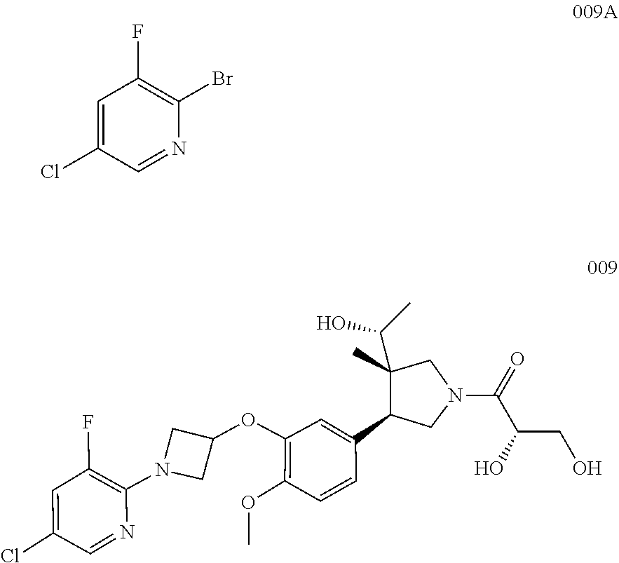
C1=C(C2C(C(C)O)(C)CN(C(C(CO)O)=O)C2)C=CC(OC)=C1OC1CN(C2=C(F)C=C(Cl)C=N2)C1.C1=C(Cl)C=NC(Br)=C1F
